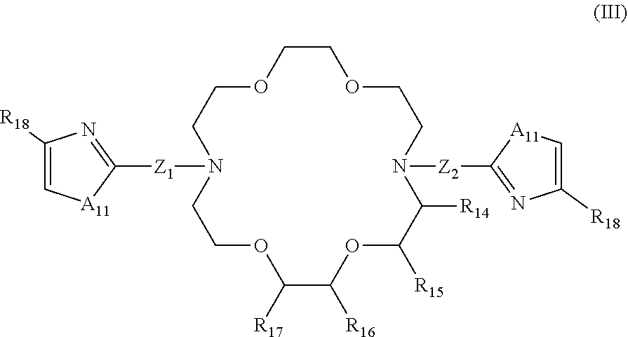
C1OCCN([Z1]C2=NC([R18])=C[A11]2)CCOC([R17])C([R16])OC([R15])C([R14])N([Z2]C2=NC([R18])=C[A11]2)CCOC1
